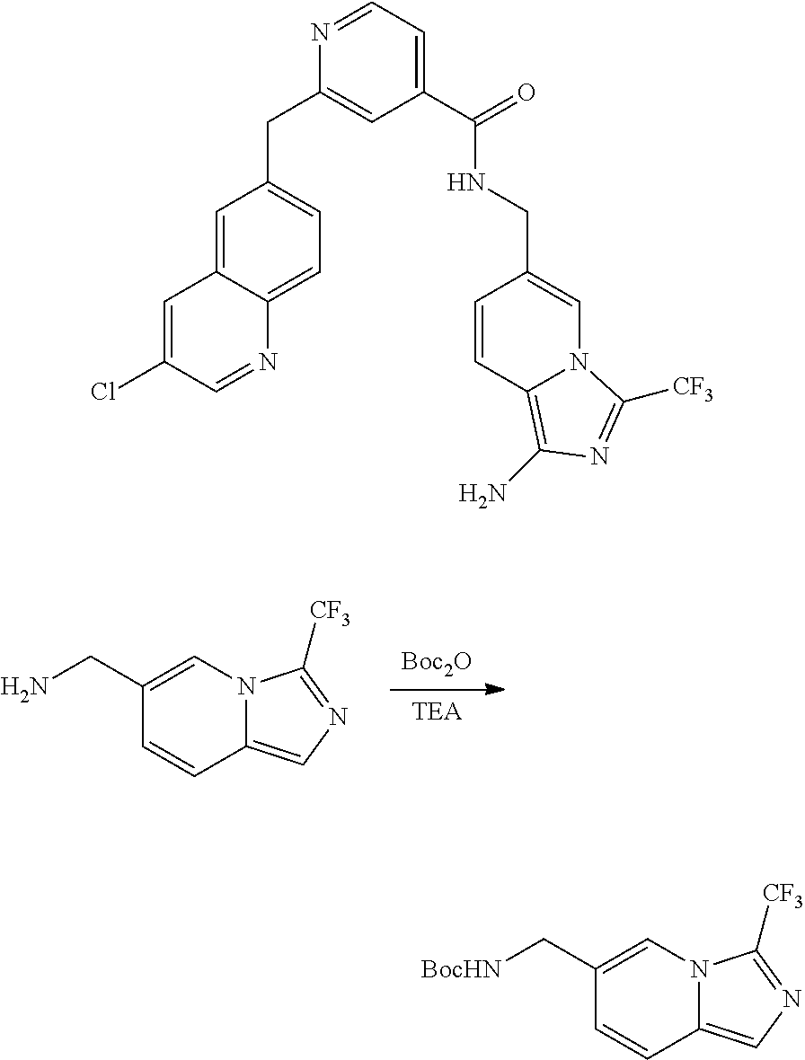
[TEA].[Boc2O].C1(CN)=CN2C(=CN=C2[CF3])C=C1.C1=C2C(=CC=C1CC1=CC(C(=O)NCC3=CN4C(=C(N)N=C4[CF3])C=C3)=CC=N1)N=CC(Cl)=C2.C1(C[BocHN])=CN2C(=CN=C2[CF3])C=C1
